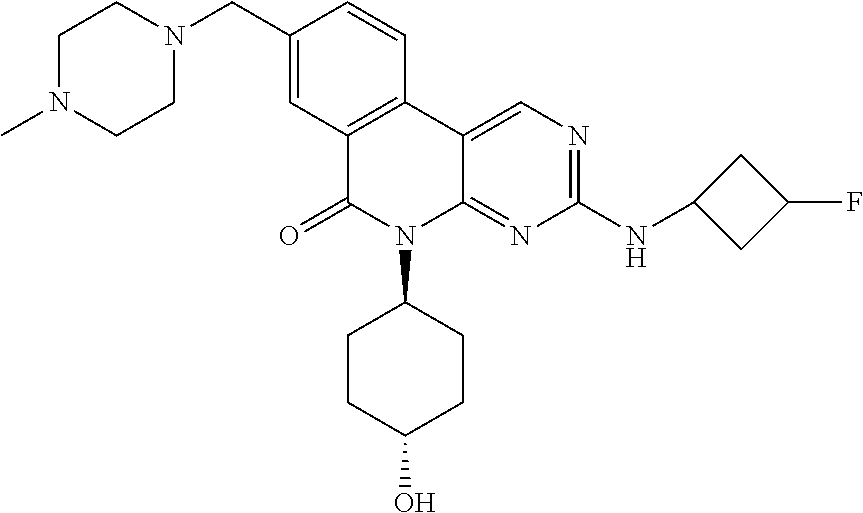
C12=C(C3=CN=C(NC4CC(F)C4)N=C3N(C3CCC(O)CC3)C1=O)C=CC(CN1CCN(C)CC1)=C2
